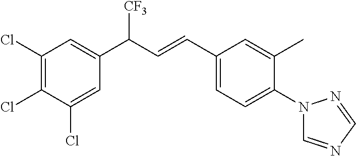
C1(Cl)=C(Cl)C(Cl)=CC(C([CF3])C=CC2=CC=C(N3C=NC=N3)C(C)=C2)=C1
